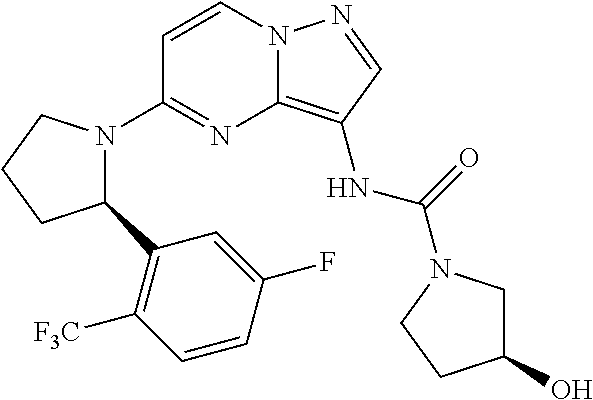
C1=CN2C(=C(NC(=O)N3CC(O)CC3)C=N2)N=C1N1C(C2=C([F3C])C=CC(F)=C2)CCC1
